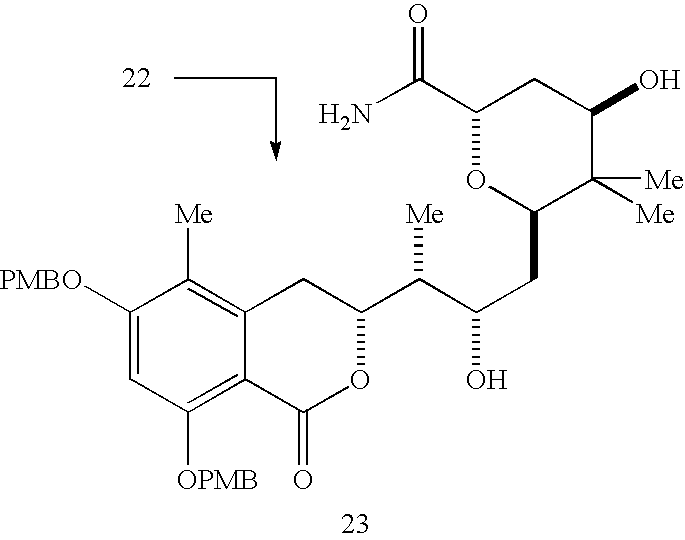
C(C1CC(O)C([Me])([Me])C(CC(C([Me])C2CC3=C([Me])C([PMBO])=CC([OPMB])=C3C(=O)O2)O)O1)(N)=O
